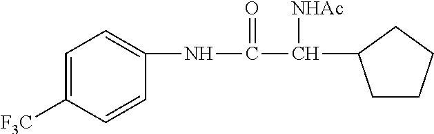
C1=C([F3C])C=CC(NC(C([NHAc])C2CCCC2)=O)=C1
